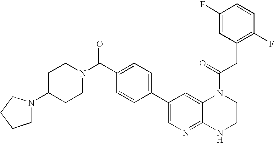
C1(C2=CC=C(C(N3CCC(N4CCCC4)CC3)=O)C=C2)=CN=C2C(=C1)N(C(=O)CC1=C(F)C=CC(F)=C1)CCN2
